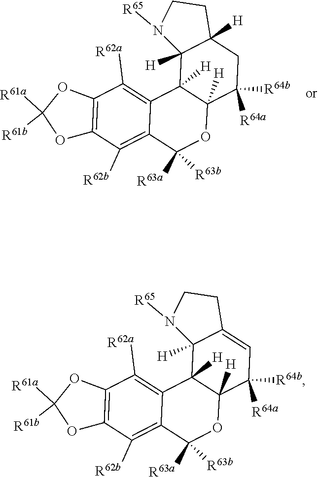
C12=C(C([R62b])=C3C(=C1[R62a])C1([H])C([H])(OC3([R63a])[R63b])C([R64a])([R64b])CC3([H])C1([H])N([R65])CC3)OC([R61a])([R61b])O2.C12=C(C([R62b])=C3C(=C1[R62a])C1([H])C([H])(OC3([R63a])[R63b])C([R64a])([R64b])C=C3C1([H])N([R65])CC3)OC([R61a])([R61b])O2
